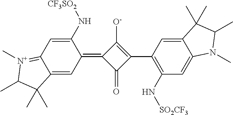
C1(=O)C(C2=C(N[SO2CF3])C=C3C(=C2)C(C)(C)C(C)N3C)=C([O-])C1=C1C(N[CF3SO2])=CC2=[N+](C)C(C)C(C)(C)C2=C1
